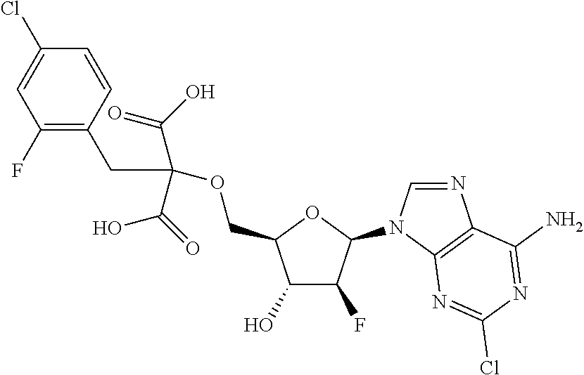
N1=CN(C2C(F)C(O)C(COC(C(O)=O)(C(O)=O)CC3=C(F)C=C(Cl)C=C3)O2)C2=C1C(N)=NC(Cl)=N2
